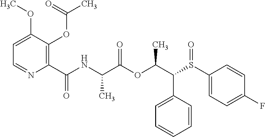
C1(C(=O)NC(C(OC(C(S(C2=CC=C(F)C=C2)=O)C2=CC=CC=C2)C)=O)C)=C(OC(C)=O)C(OC)=CC=N1
